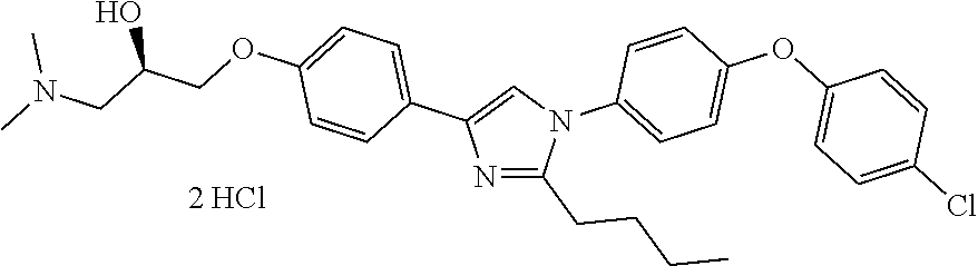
N1=C(CCCC)N(C2=CC=C(OC3=CC=C(Cl)C=C3)C=C2)C=C1C1=CC=C(OCC(CN(C)C)O)C=C1
